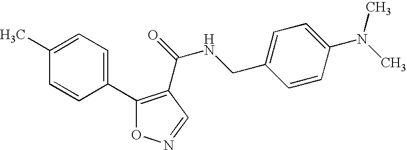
C1(C2=C(C(NCC3=CC=C(N(C)C)C=C3)=O)C=NO2)=CC=C(C)C=C1
